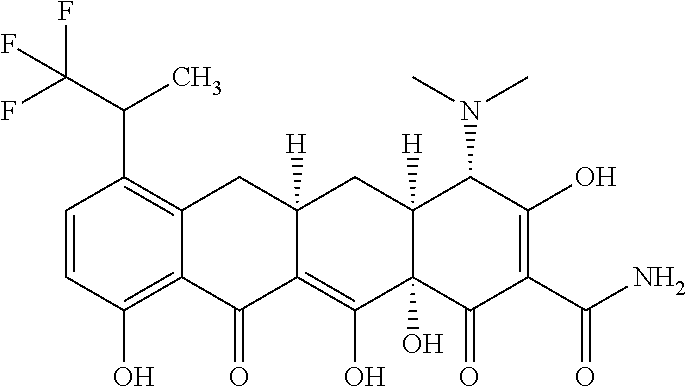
C1=CC(O)=C2C(=C1C(C)C(F)(F)F)CC1([H])C(=C(O)C3(O)C([H])(C1)C(N(C)C)C(O)=C(C(N)=O)C3=O)C2=O
